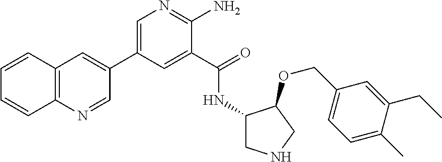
C1(C2=CC3=C(N=C2)C=CC=C3)=CN=C(N)C(C(=O)NC2CNCC2OCC2=CC=C(C)C(CC)=C2)=C1
